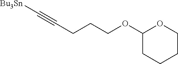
C(CCCOC1CCCCO1)#C[Bu3Sn]
